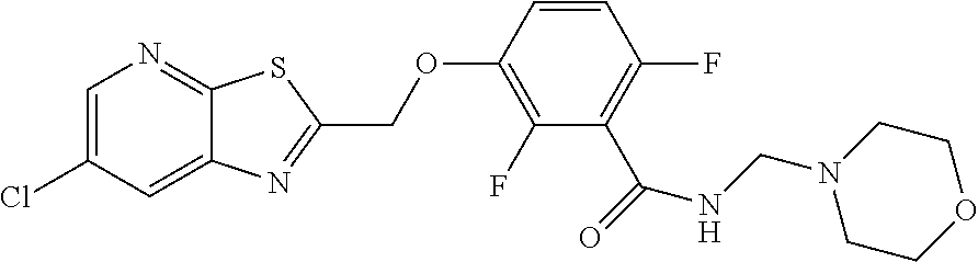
C1=C(Cl)C=C2C(=N1)SC(COC1=C(F)C(C(NCN3CCOCC3)=O)=C(F)C=C1)=N2
